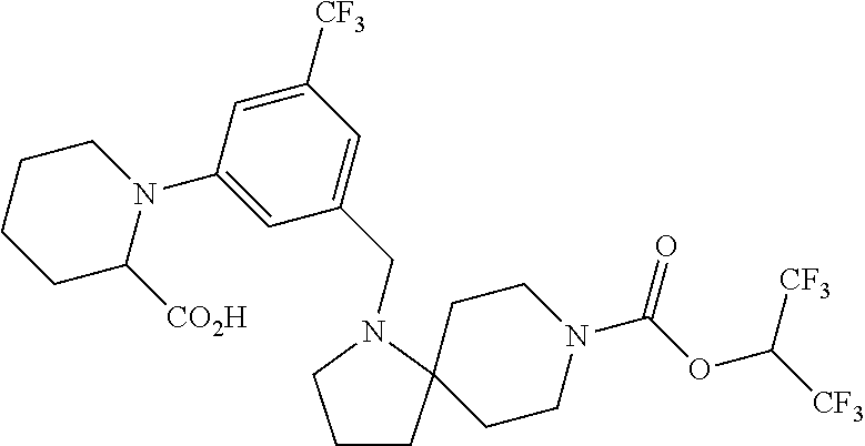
C1CC2(CCN(C(OC([CF3])[CF3])=O)CC2)N(CC2=CC([CF3])=CC(N3CCCCC3[CO2H])=C2)C1
